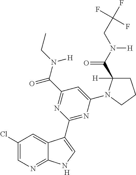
[H].C1(Cl)=CN=C2C(=C1)C(C1=NC(N3C(C(N(CC(F)(F)F)[H])=O)([H])CCC3)=CC(C(N(CC)[H])=O)=N1)=CN2
